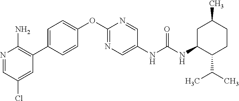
N1=CC(Cl)=CC(C2=CC=C(OC3=NC=C(NC(NC4CC(C)CCC4C(C)C)=O)C=N3)C=C2)=C1N
